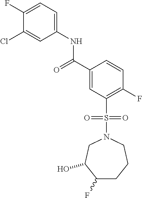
C1(F)=CC=C(NC(C2=CC(S(=O)(=O)N3CC(O)C(F)CCC3)=C(F)C=C2)=O)C=C1Cl
